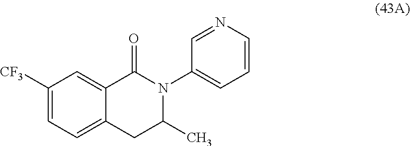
C12=CC=C([CF3])C=C1C(=O)N(C1=CC=CN=C1)C(C)C2
